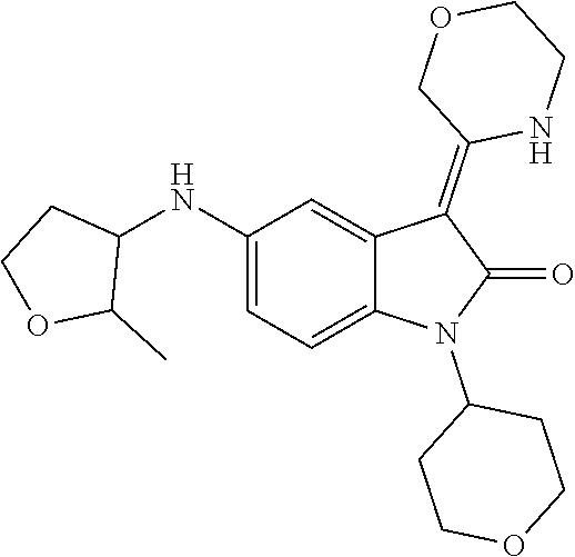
C1(NC2CCOC2C)=CC=C2C(=C1)C(=C1NCCOC1)C(=O)N2C1CCOCC1
